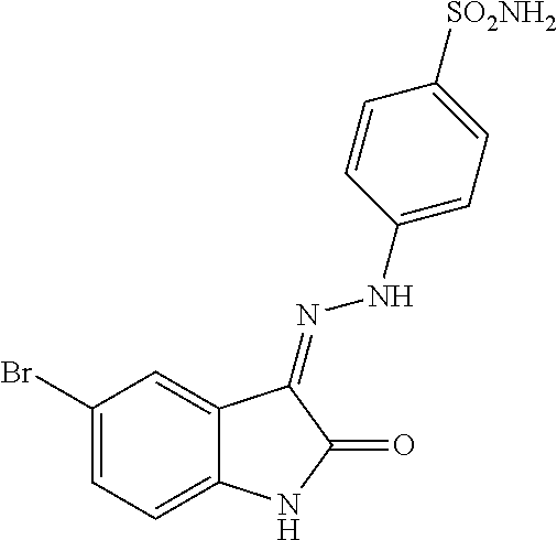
C1(Br)=CC=C2C(=C1)C(=NNC1=CC=C([SO2NH2])C=C1)C(=O)N2
